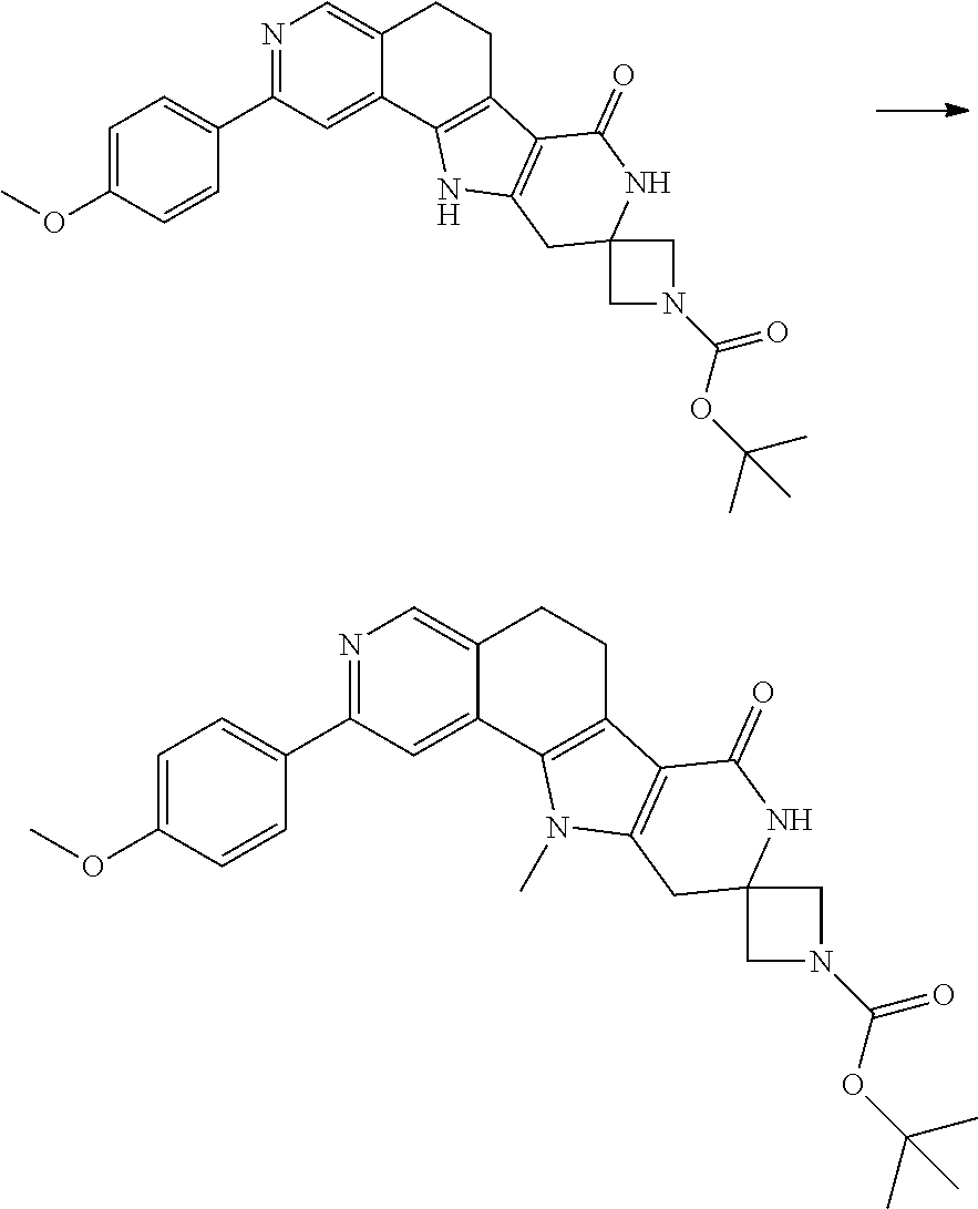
N1=C(C2=CC=C(OC)C=C2)C=C2C(=C1)CCC1=C2NC2=C1C(=O)NC1(C2)CN(C(OC(C)(C)C)=O)C1.N1=C(C2=CC=C(OC)C=C2)C=C2C(=C1)CCC1=C2N(C)C2=C1C(=O)NC1(C2)CN(C(OC(C)(C)C)=O)C1
